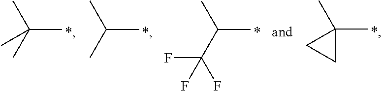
CC(C)(C)C.CC(C)C.CC(C(F)(F)F)C.CC1(C)CC1
